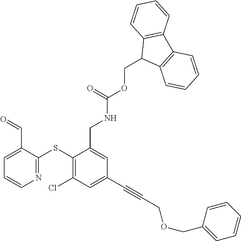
C1(SC2=NC=CC=C2C=O)=C(Cl)C=C(C#CCOCC2=CC=CC=C2)C=C1CNC(OCC1C2=C(C3=C1C=CC=C3)C=CC=C2)=O
